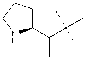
C1(C(C(C)(C)C)C)CCCN1
